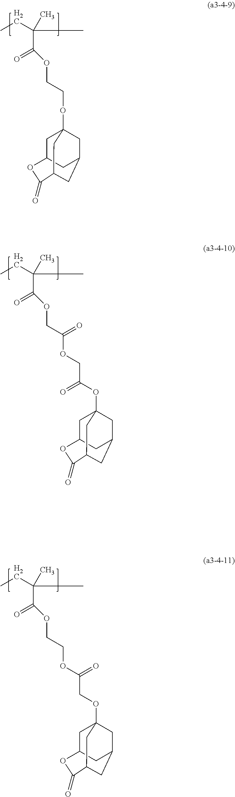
C1C2CC3CC1(OCCOC(C(C)(C)CC)=O)CC(C3)C(=O)O2.C(C)(C)(CC)C(=O)OCC(OCC(OC12CC3CC(C1)CC(C2)C(=O)O3)=O)=O.C(C)(C)(CC)C(=O)OCCOC(COC12CC3CC(C1)CC(C2)C(=O)O3)=O
